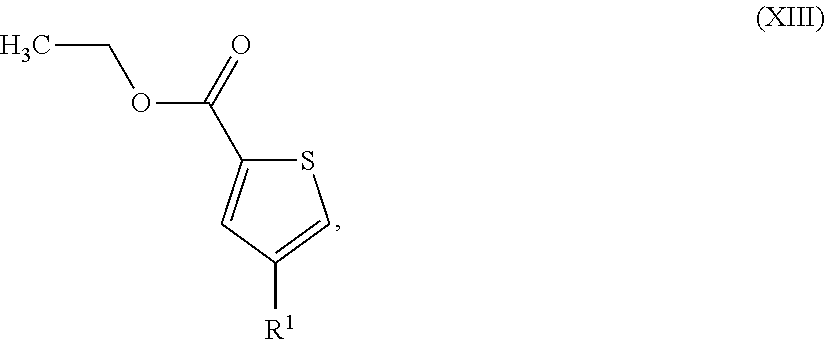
S1C(C(OCC)=O)=CC([R1])=C1
